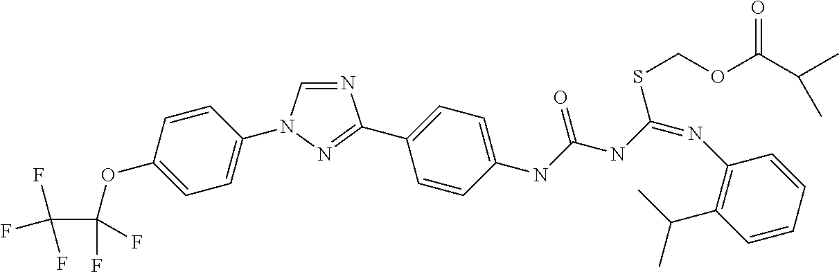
N1=CN(C2=CC=C(OC(C(F)(F)F)(F)F)C=C2)N=C1C1=CC=C(NC(NC(=NC2=C(C(C)C)C=CC=C2)SCOC(C(C)C)=O)=O)C=C1
